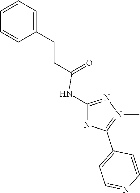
C1=C(CCC(=O)NC2=NN(C)=C(C3=CC=NC=C3)N2)C=CC=C1
